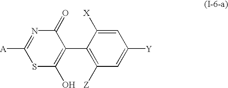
S1C(O)=C(C2=C([Z])C=C([Y])C=C2[X])C(=O)N=C1[A]
